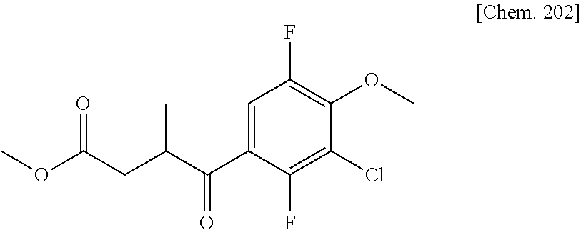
COC(CC(C(C1=CC(F)=C(OC)C(Cl)=C1F)=O)C)=O
